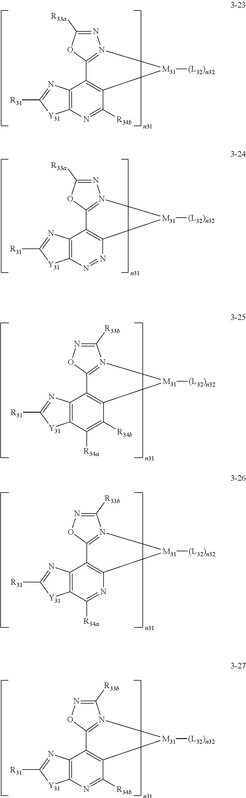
N1=C([R33a])OC2=N1[M31]([(L32)n32])C1=C2C2=C(N=C1[R34b])[Y31]C([R31])=N2.N1=C([R33a])OC2=N1[M31]([(L32)n32])C1=C2C2=C(N=N1)[Y31]C([R31])=N2.C1([R33b])=NOC2=N1[M31]([(L32)n32])C1=C2C2=C(C([R34a])=C1[R34b])[Y31]C([R31])=N2.C1([R33b])=NOC2=N1[M31]([(L32)n32])C1=C2C2=C(C([R34a])=N1)[Y31]C([R31])=N2.C1([R33b])=NOC2=N1[M31]([(L32)n32])C1=C2C2=C(N=C1[R34b])[Y31]C([R31])=N2
